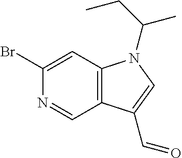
C12=C(C=C(Br)N=C1)N(C(CC)C)C=C2C=O
